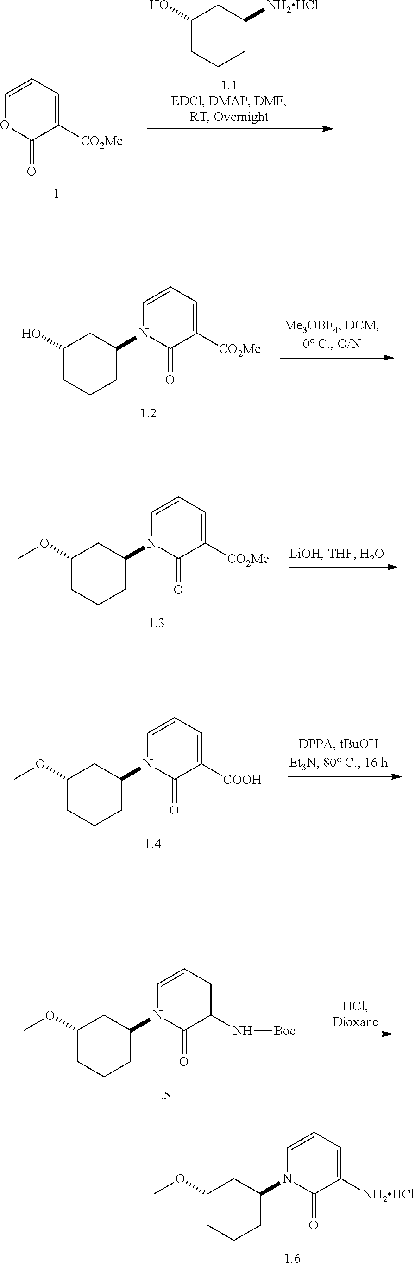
C1=CC=C([NH2HCl])C(=O)N1C1CCCC(OC)C1.C1=CC=C([CO2Me])C(=O)O1.C1(O)CCCC([NH2HCl])C1.C1=CC=C([CO2Me])C(=O)N1C1CCCC(O)C1.C1=CC=C([CO2Me])C(=O)N1C1CCCC(OC)C1.C1=CC=C([COOH])C(=O)N1C1CCCC(OC)C1.C1=CC=C(N[Boc])C(=O)N1C1CCCC(OC)C1
